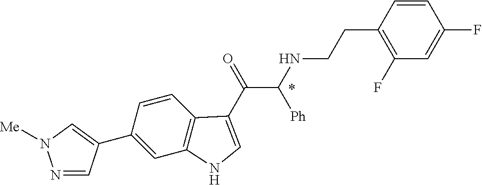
C1(C2=CN([Me])N=C2)=CC2=C(C=C1)C(C(=O)C(NCCC1=C(F)C=C(F)C=C1)[Ph])=CN2
